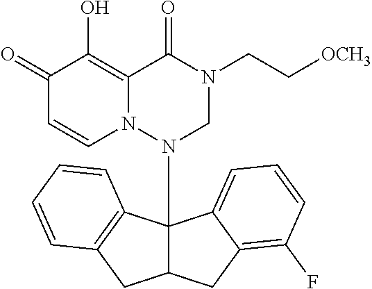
C1(=O)C=CN2C(=C1O)C(=O)N(CC[OCH3])CN2C12C(CC3=C(F)C=CC=C13)CC1=C2C=CC=C1
